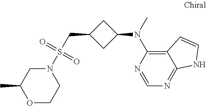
N1(S(CC2CC(N(C3=C4C(=NC=N3)NC=C4)C)C2)(=O)=O)CC(C)OCC1
